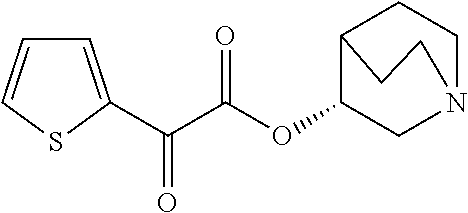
C(C(=O)OC1C2CCN(C1)CC2)(=O)C1=CC=CS1
